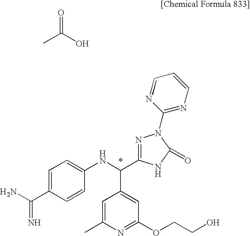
C1=C(C(=N)N)C=CC(NC(C2=CC(OCCO)=NC(C)=C2)C2=NN(C3=NC=CC=N3)C(=O)N2)=C1.CC(O)=O
